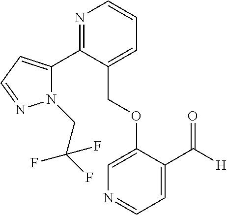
C(OC1=CN=CC=C1C([H])=O)C1=CC=CN=C1C1=CC=NN1CC(F)(F)F
